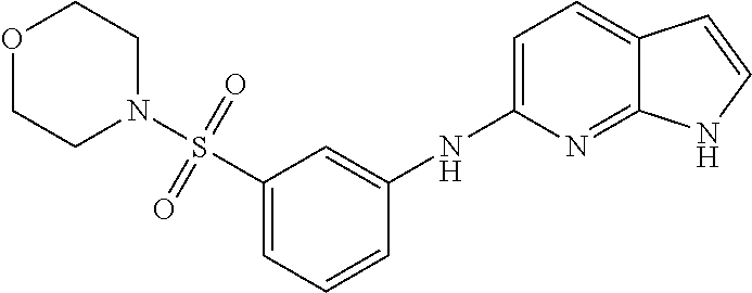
C1=C(NC2=CC(S(N3CCOCC3)(=O)=O)=CC=C2)N=C2C(=C1)C=CN2
